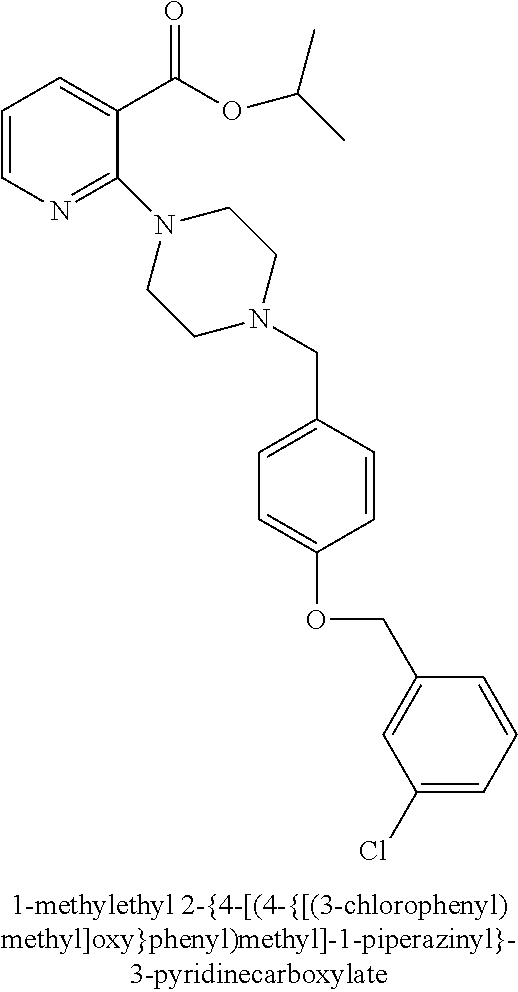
C1=CN=C(N2CCN(CC3=CC=C(OCC4=CC(Cl)=CC=C4)C=C3)CC2)C(C(OC(C)C)=O)=C1
